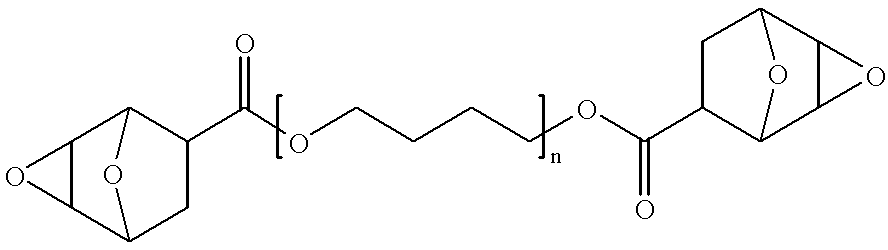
C12C(C3CC(C(OCCCCOC(C4C5C6C(C(C4)O5)O6)=O)=O)C1O3)O2
